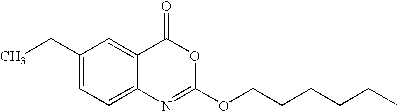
C1(CC)=CC=C2C(=C1)C(=O)OC(OCCCCCC)=N2
